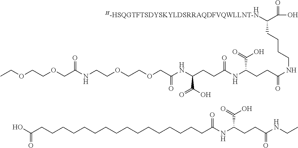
OC(CCCCCCCCCCCCCCCCC(NC(CCC(=O)NCC)C(O)=O)=O)=O.C(C(NC(CCC(NC(CCC(NCCCCC(C(=O)O)[H-HSQGTFTSDYSKYLDSRRAQDFVQWLLNT-N])=O)C(O)=O)=O)C(=O)O)=O)OCCOCCNC(=O)COCCOCC.[H]
